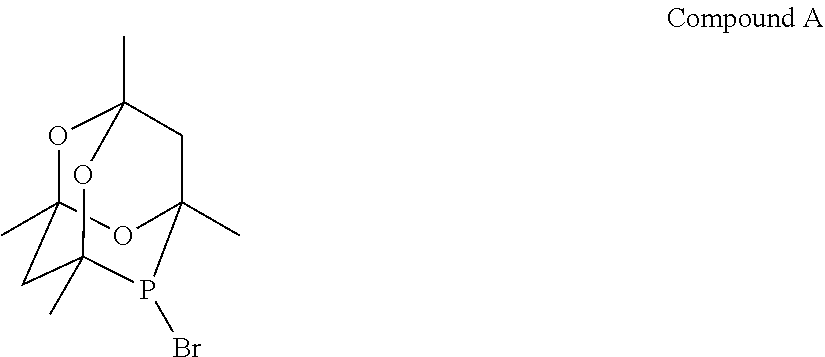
O1C2(C)CC3(C)OC1(C)CC(C)(O2)P3Br
